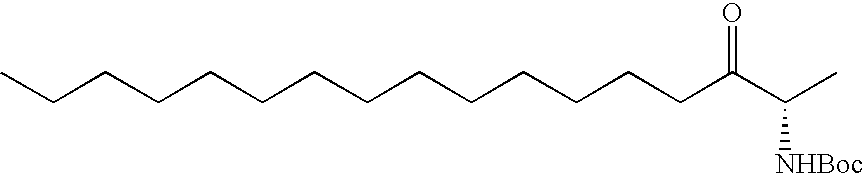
CCCCCCCCCCCCCCC(C([NHBoc])C)=O
